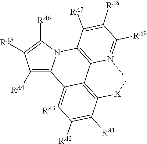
N12C3=C(N(C)=C([RA9])C([RA8])=C3[RA7])C3=C([X]C)C([RA1])=C([RA2])C=C3C1=C([RA4])C([RA5])=C2[RA6].[RA3]
